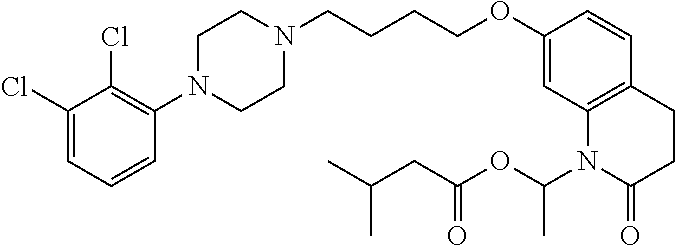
C1(Cl)=CC=CC(N2CCN(CCCCOC3=CC4=C(C=C3)CCC(=O)N4C(OC(=O)CC(C)C)C)CC2)=C1Cl
